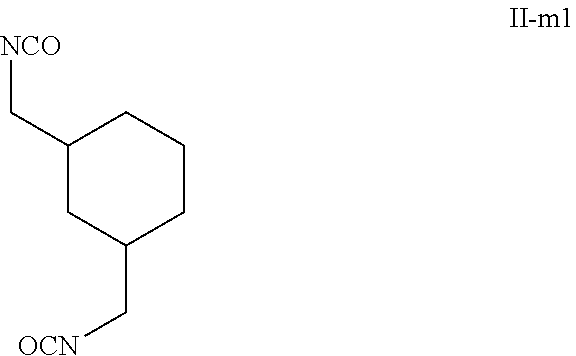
C1(C[NCO])CC(C[OCN])CCC1
